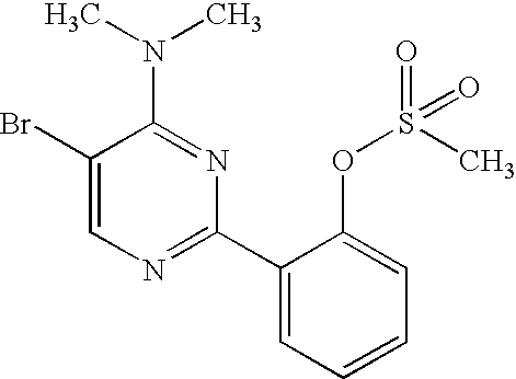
C1(Br)=CN=C(C2=CC=CC=C2OS(=O)(=O)C)N=C1N(C)C
